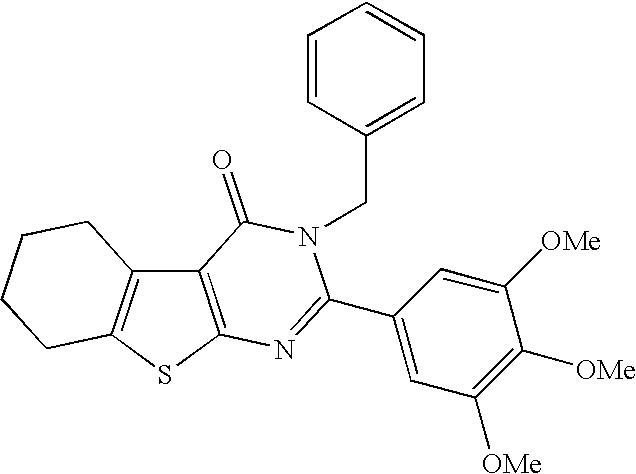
C12=C(SC3=C1CCCC3)N=C(C1=CC([OMe])=C([OMe])C([OMe])=C1)N(CC1=CC=CC=C1)C2=O
